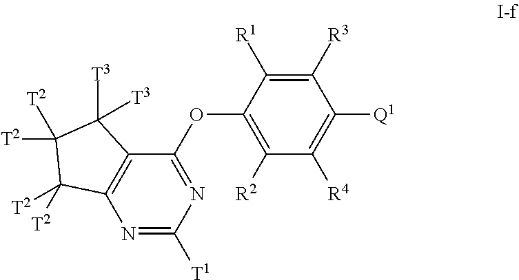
C1([R3])=C([R1])C(OC2=NC([T1])=NC3=C2C([T3])([T3])C([T2])([T2])C3([T2])[T2])=C([R2])C([R4])=C1[Q1]
